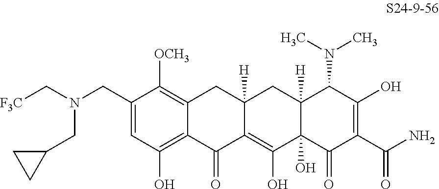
C1(CN(C[F3C])CC2CC2)=CC(O)=C2C(=C1[OCH3])CC1([H])C(=C(O)C3(O)C([H])(C1)C(N(C)C)C(O)=C(C(N)=O)C3=O)C2=O
